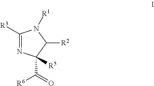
C1([R3])=NC(C(=O)[R6])([R5])C([R2])N1[R1]
